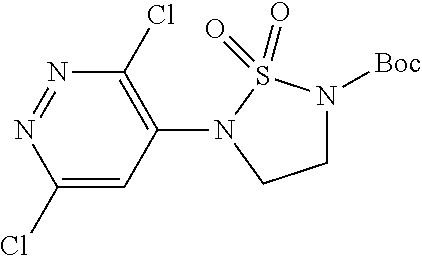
C1(N2CCN([Boc])S2(=O)=O)=C(Cl)N=NC(Cl)=C1
